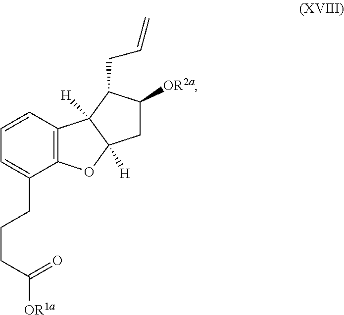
C12=C(C=CC=C1CCCC([OR1a])=O)C1([H])C([H])(O2)CC([OR2a])C1CC=C
